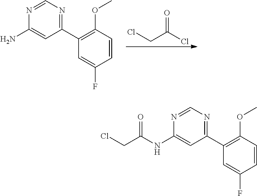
ClCC(Cl)=O.N1=CN=C(C2=C(OC)C=CC(F)=C2)C=C1N.N1=CN=C(C2=C(OC)C=CC(F)=C2)C=C1NC(CCl)=O
